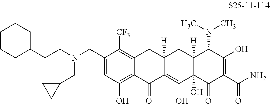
C1=C(CN(CC2CC2)CCC2CCCCC2)C([CF3])=C2C(=C1O)C(=O)C1=C(O)C3(O)C([H])(CC1([H])C2)C(N(C)C)C(O)=C(C(N)=O)C3=O
